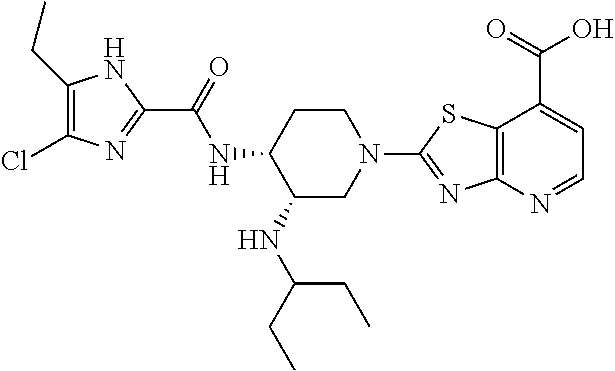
C1(CC)=C(Cl)N=C(C(=O)NC2C(NC(CC)CC)CN(C3=NC4=C(S3)C(C(=O)O)=CC=N4)CC2)N1
